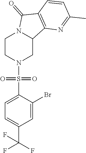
C1CN(S(C2=CC=C(C(F)(F)F)C=C2Br)(=O)=O)CC2N1C(=O)C1=C2N=C(C)C=C1
